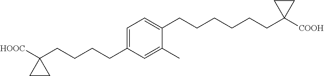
C1=C(CCCCC2([HOOC])CC2)C=C(C)C(CCCCCCC2([COOH])CC2)=C1
